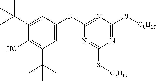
C1=C(NC2=NC(S[C8H17])=NC(S[C8H17])=N2)C=C(C(C)(C)C)C(O)=C1C(C)(C)C
